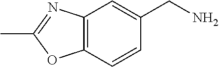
C12=C(C=CC(CN)=C1)OC(C)=N2
